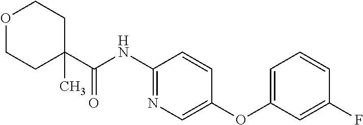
C1C(C(NC2=NC=C(OC3=CC=CC(F)=C3)C=C2)=O)(C)CCOC1
